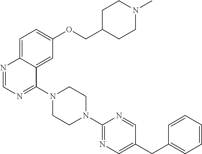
C1=C2C(=CC(OCC3CCN(C)CC3)=C1)C(N1CCN(C3=NC=C(CC4=CC=CC=C4)C=N3)CC1)=NC=N2
